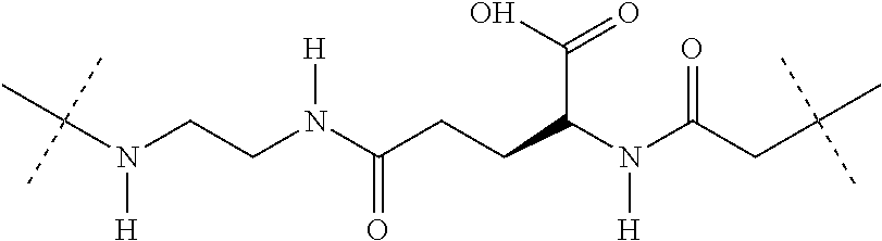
C(N(CCN(C(CCC(N(C(CC(C)(C)C)=O)[H])C(=O)O)=O)[H])[H])(C)(C)C
